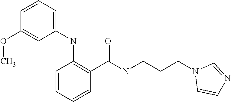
C1=CC=C(NC2=C(C(=O)NCCCN3C=CN=C3)C=CC=C2)C=C1OC
